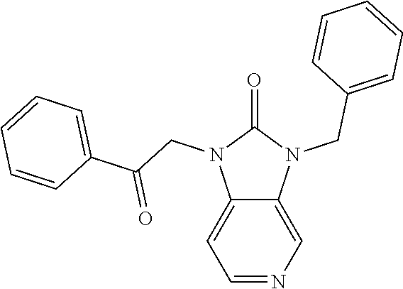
C12=CC=NC=C1N(CC1=CC=CC=C1)C(=O)N2CC(=O)C1=CC=CC=C1
